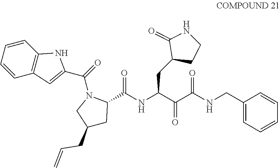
C1=CC=CC2=C1C=C(C(=O)N1CC(CC=C)CC1C(NC(C(C(NCC1=CC=CC=C1)=O)=O)CC1CCNC1=O)=O)N2
